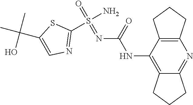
O=S(N)(=NC(NC1=C2CCCC2=NC2=C1CCC2)=O)C1=NC=C(C(C)(C)O)S1
